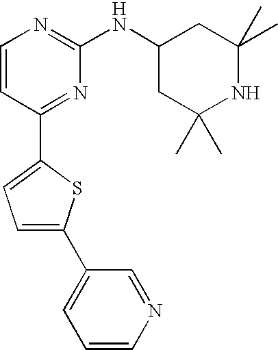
C1=CC(C2=CC=C(C3=CC=CN=C3)S2)=NC(NC2CC(C)(C)NC(C)(C)C2)=N1
